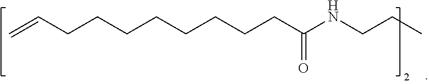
C=CCCCCCCCCC(NCCC)=O
